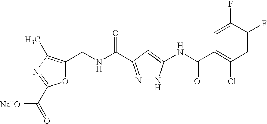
[Na+O-]C(C1=NC(C)=C(CNC(=O)C2=NNC(NC(C3=C(Cl)C=C(F)C(F)=C3)=O)=C2)O1)=O
